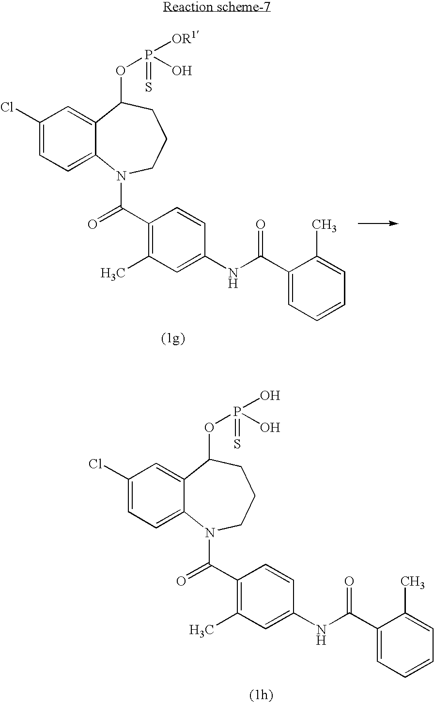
C1(Cl)=CC=C2C(=C1)C(OP(O)(O)=S)CCCN2C(C1=C(C)C=C(NC(C2=CC=CC=C2C)=O)C=C1)=O.C1(Cl)=CC=C2C(=C1)C(OP([OR1])(O)=S)CCCN2C(C1=C(C)C=C(NC(C2=CC=CC=C2C)=O)C=C1)=O
